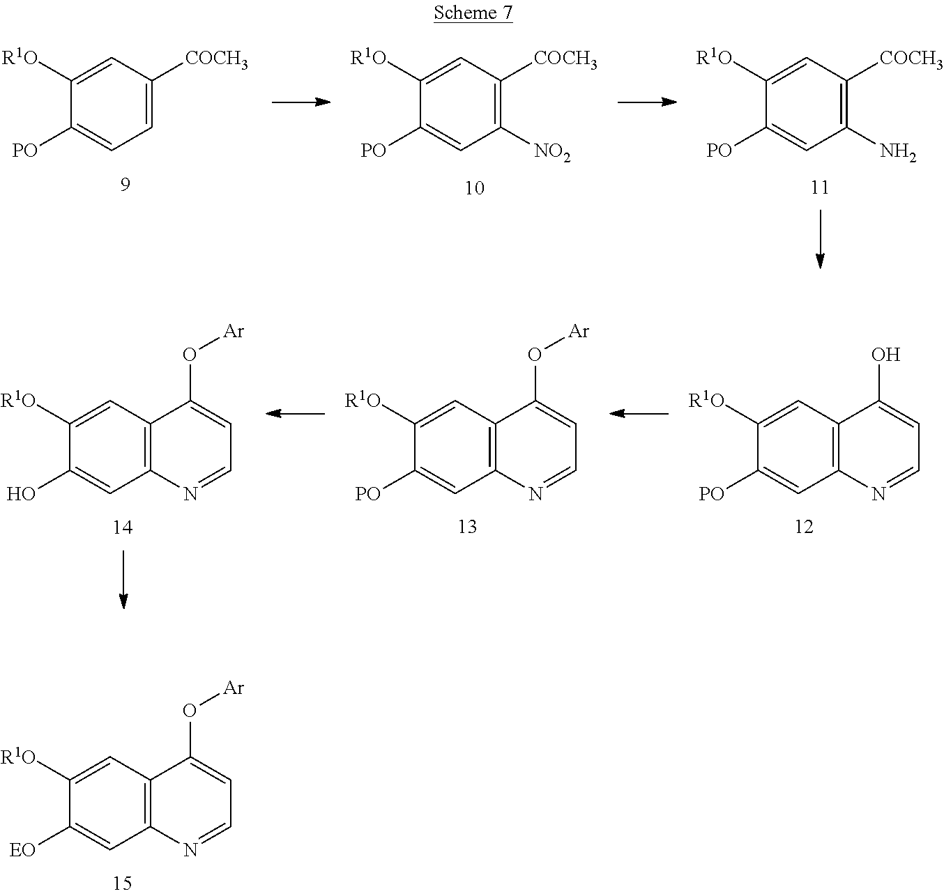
C1=C([COCH3])C=C([R1O])C([PO])=C1.C1([NO2])=C([COCH3])C=C([R1O])C([PO])=C1.C1(N)=C([COCH3])C=C([R1O])C([PO])=C1.C12=C(C=C([R1O])C(O)=C1)C(O[Ar])=CC=N2.C12=C(C=C([R1O])C([PO])=C1)C(O[Ar])=CC=N2.C12=C(C=C([R1O])C([PO])=C1)C(O)=CC=N2.C12=C(C=C([R1O])C([EO])=C1)C(O[Ar])=CC=N2
